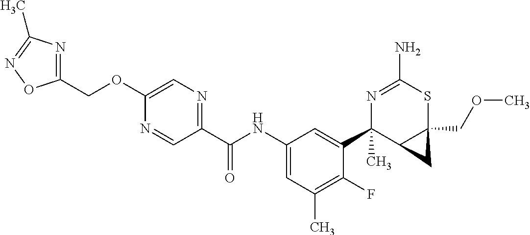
C1(OCC2=NC(C)=NO2)=CN=C(C(NC2=CC(C)=C(F)C(C3(C)C4C(COC)(SC(N)=N3)C4)=C2)=O)C=N1
